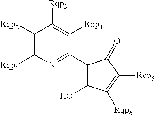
C1([Rqp2])=C([Rqp1])N=C(C2=C(O)C([Rqp6])=C([Rqp5])C2=O)C([Rop4])=C1[Rqp3]
